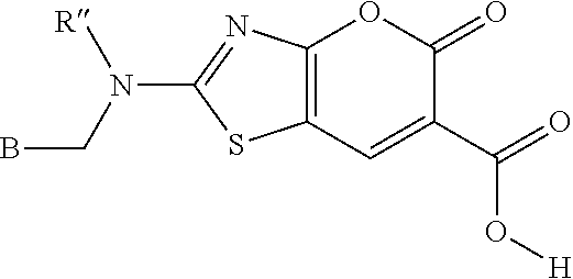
C1(N(CB)[R])=NC2=C(S1)C=C(C(=O)O[H])C(=O)O2
